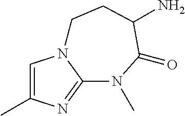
C1=C(C)N=C2N1CCC(N)C(=O)N2C
